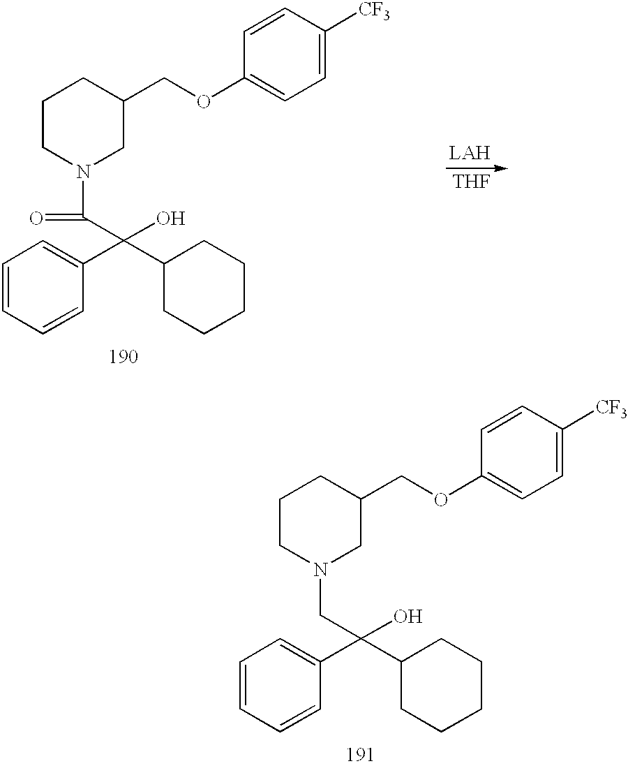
C1C(COC2=CC=C([CF3])C=C2)CCCN1C(C(O)(C1=CC=CC=C1)C1CCCCC1)=O.[THF].C1C(COC2=CC=C([CF3])C=C2)CCCN1CC(O)(C1=CC=CC=C1)C1CCCCC1
